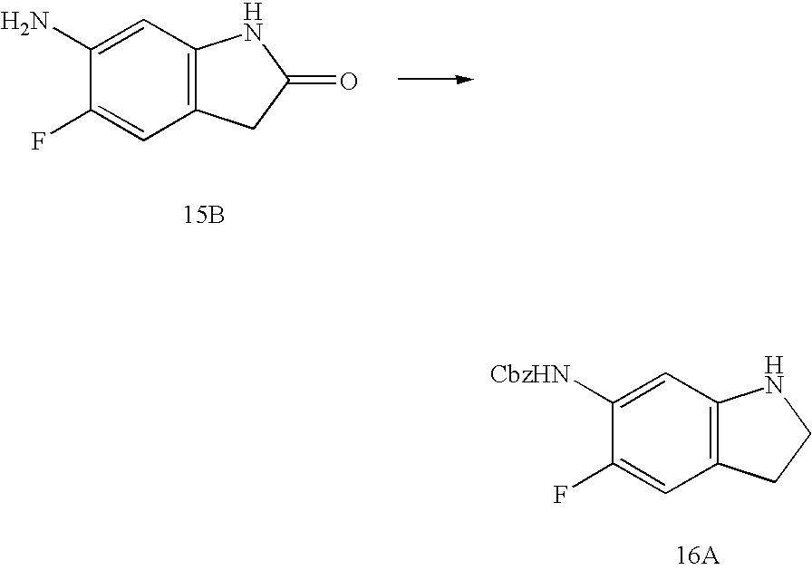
C1(N)=CC2=C(C=C1F)CC(=O)N2.[15B].C1([CbzHN])=CC2=C(C=C1F)CCN2
